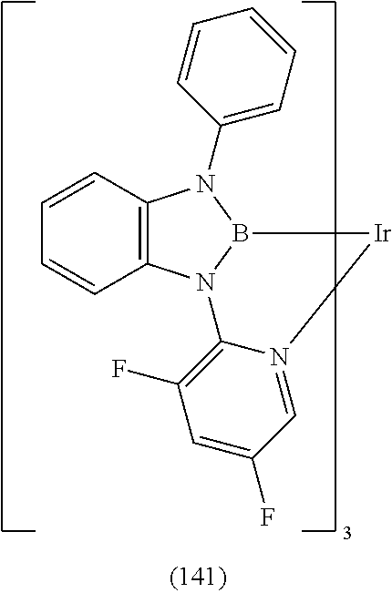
C12=C(N3B(N1C1=CC=CC=C1)[Ir]N1=CC(F)=CC(F)=C31)C=CC=C2
